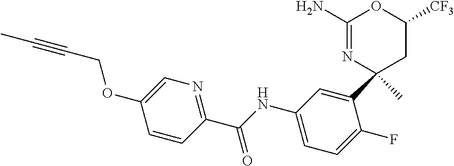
C1(N)=NC(C2=CC(NC(C3=NC=C(OCC#CC)C=C3)=O)=CC=C2F)(C)CC([CF3])O1
